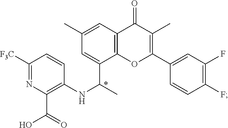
C1([F3C])=NC(C(O)=O)=C(NC(C)C2=CC(C)=CC3=C2OC(C2=CC(F)=C(F)C=C2)=C(C)C3=O)C=C1
